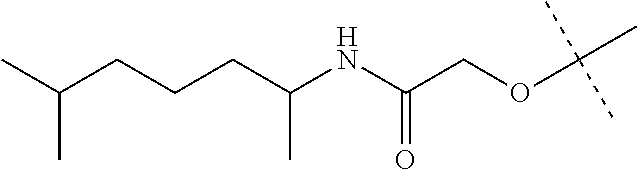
C(C)(C)CCCC(NC(COC(C)(C)C)=O)C
